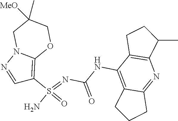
C(NC1=C2C(=NC3=C1CCC3C)CCC2)(N=S(N)(=O)C1=C2N(N=C1)CC([MeO])(C)CO2)=O
